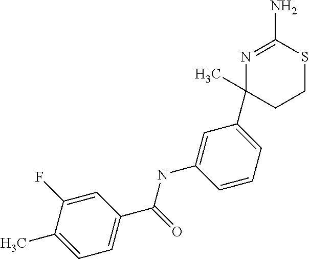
C1(C)=CC=C(C(NC2=CC(C3(C)N=C(N)SCC3)=CC=C2)=O)C=C1F
